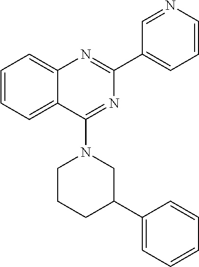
C1=CC=C2C(=C1)N=C(C1=CC=CN=C1)N=C2N1CCCC(C2=CC=CC=C2)C1
